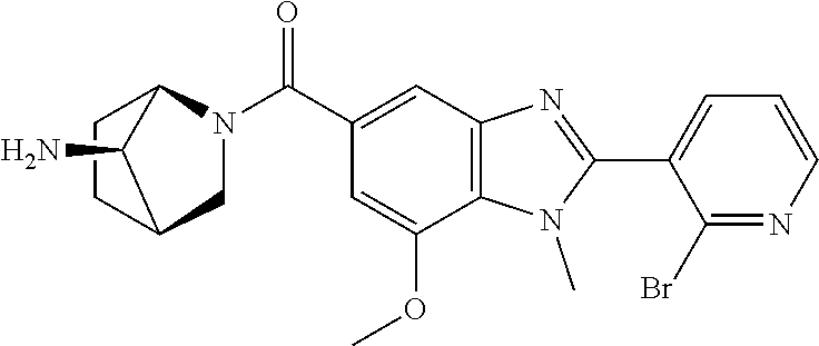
C1(C2=NC3=C(N2C)C(OC)=CC(C(N2CC4CCC2C4N)=O)=C3)=CC=CN=C1Br
